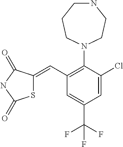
N1CCCN(C2=C(C=C3SC(=O)NC3=O)C=C(C(F)(F)F)C=C2Cl)CC1
